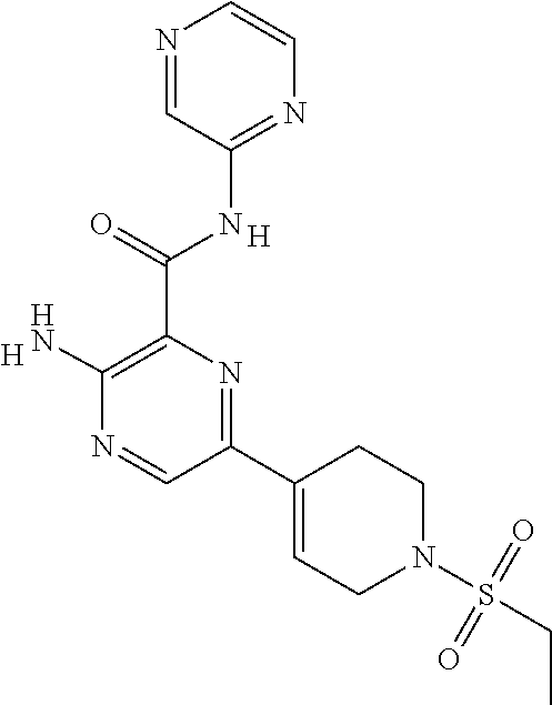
[H].C(C1=C(N)N=CC(C2=CCN(S(CC)(=O)=O)CC2)=N1)(=O)NC1=NC=CN=C1.[H]
